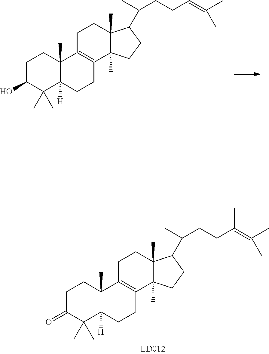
C1C(O)C(C)(C)C2([H])C(C)(C1)C1=C(CC2)C2(C)C(C)(CC1)C(C(CCC=C(C)C)C)CC2.C1C(=O)C(C)(C)C2([H])C(C)(C1)C1=C(CC2)C2(C)C(C)(CC1)C(C(CCC(=C(C)C)C)C)CC2
